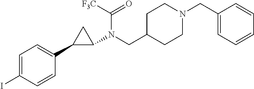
C1=C(I)C=CC(C2CC2N(C([F3C])=O)CC2CCN(CC3=CC=CC=C3)CC2)=C1
